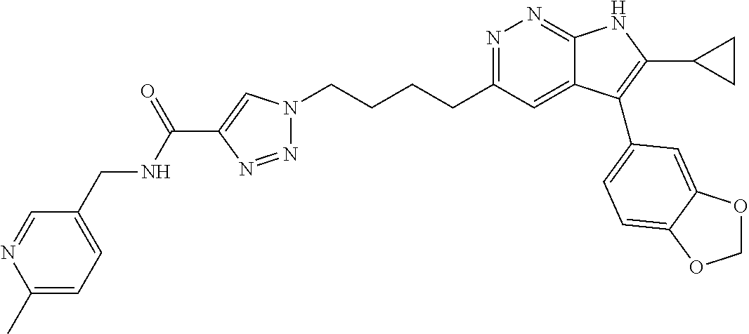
N1=C(CCCCN2N=NC(C(NCC3=CC=C(C)N=C3)=O)=C2)C=C2C(=N1)NC(C1CC1)=C2C1=CC=C2C(=C1)OCO2
